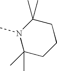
N1(C)C(C)(C)CCCC1(C)C
